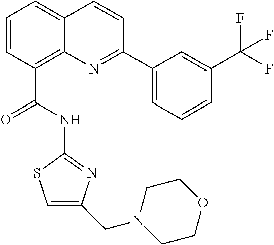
C1=CC(C(NC2=NC(CN3CCOCC3)=CS2)=O)=C2C(=C1)C=CC(C1=CC=CC(C(F)(F)F)=C1)=N2
